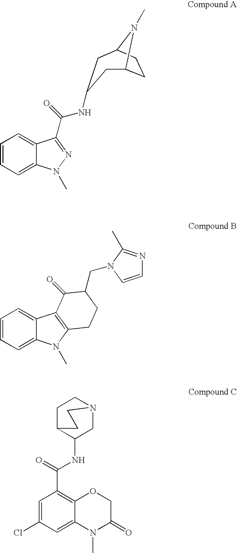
C1=CC=C2C(=C1)C(C(NC1CC3CCC(N3C)C1)=O)=NN2C.C1=CC=C2C(=C1)C1=C(N2C)CCC(CN2C(C)=NC=C2)C1=O.C1=C(Cl)C=C2C(=C1C(NC1CN3CCC1CC3)=O)OCC(=O)N2C
